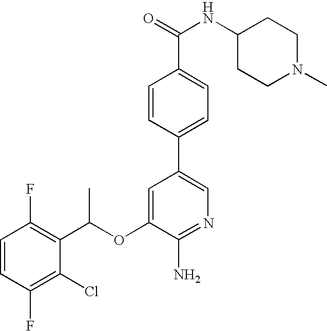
C1=CC(F)=C(C(OC2=CC(C3=CC=C(C(=O)NC4CCN(C)CC4)C=C3)=CN=C2N)C)C(Cl)=C1F
